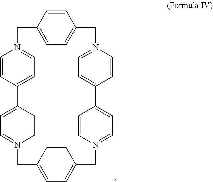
C1=C2C3=CC=N(C=C3)CC3=CC=C(C=C3)CN3=CC=C(C4=CC=N(CC5=CC=C(CN(=C1)CC2)C=C5)C=C4)C=C3
